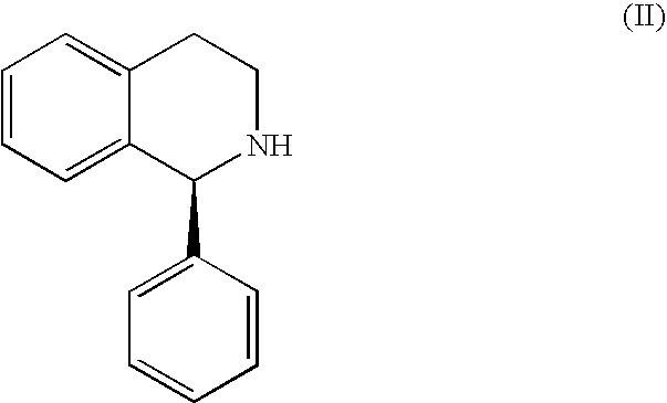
C1=CC=C2C(=C1)CCNC2C1=CC=CC=C1
